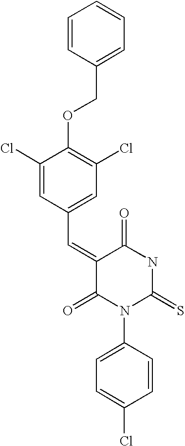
C1(C=C2C(=O)N(C3=CC=C(Cl)C=C3)C(=S)NC2=O)=CC(Cl)=C(OCC2=CC=CC=C2)C(Cl)=C1
